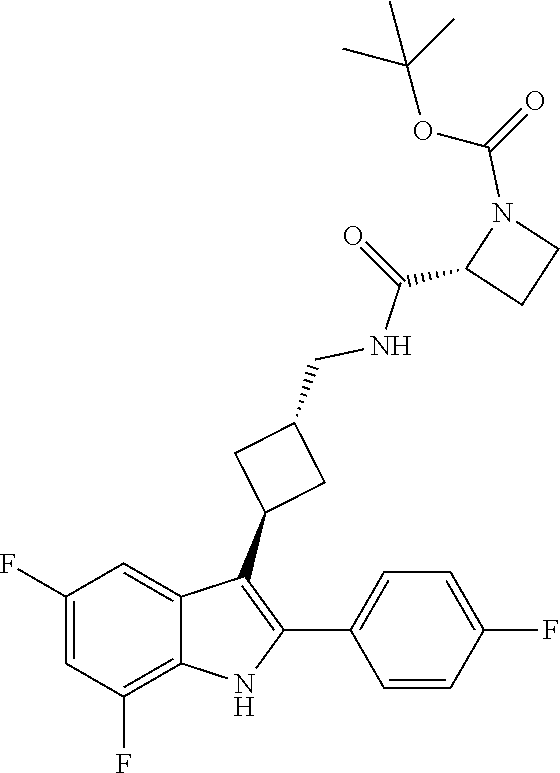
C1(CNC(C2N(C(OC(C)(C)C)=O)CC2)=O)CC(C2=C(C3=CC=C(F)C=C3)NC3=C(F)C=C(F)C=C23)C1
